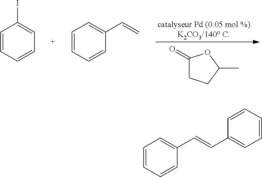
C1(=O)CCC(C)O1.C1=CC=CC=C1I.C1=CC=CC(C=C)=C1.C1=CC=CC(C=CC2=CC=CC=C2)=C1
